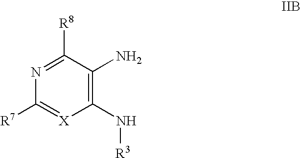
C1(N[R3])=C(N)C([R8])=NC([R7])=[X]1
